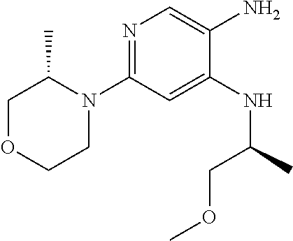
N1(C2=NC=C(N)C(NC(COC)C)=C2)C(C)COCC1
